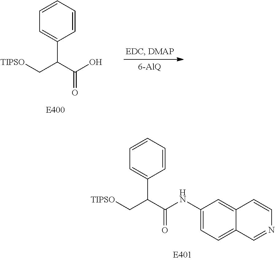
C1=CC=CC=C1C(C(NC1=CC=C2C(=C1)C=CN=C2)=O)C[TIPSO].C1=CC=CC=C1C(C(O)=O)C[TIPSO]
